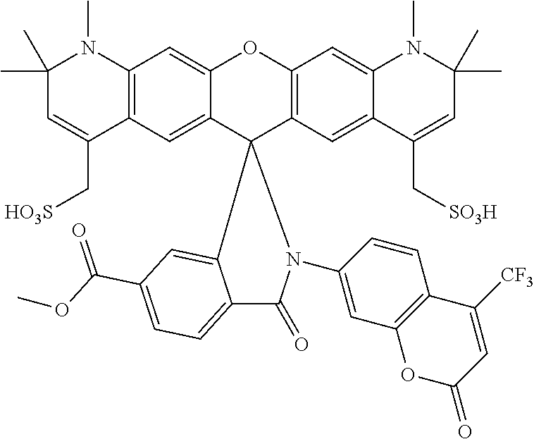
C1(C)(C)C=C(C[HO3S])C2=C(N1C)C=C1C(=C2)C2(C3=C(O1)C=C1C(=C3)C(C[SO3H])=CC(C)(C)N1C)N(C1=CC3=C(C=C1)C([CF3])=CC(=O)O3)C(=O)C1=CC=C(C(OC)=O)C=C12
